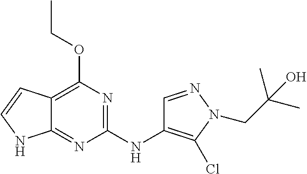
C12=C(OCC)N=C(NC3=C(Cl)N(CC(C)(C)O)N=C3)N=C1NC=C2
